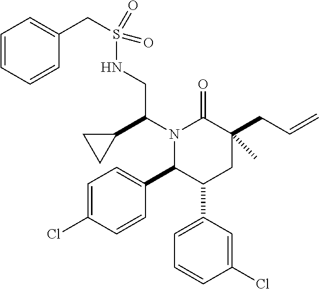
N1(C(C2CC2)CNS(CC2=CC=CC=C2)(=O)=O)C(C2=CC=C(Cl)C=C2)C(C2=CC=CC(Cl)=C2)CC(CC=C)(C)C1=O
